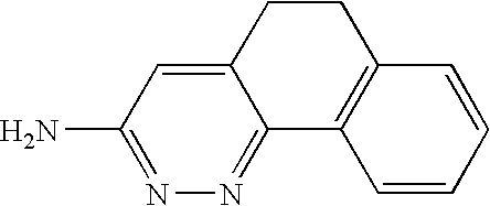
C1=CC=CC2=C1C1=NN=C(N)C=C1CC2
